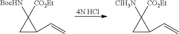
[4N HCl].C1C([BocHN])([CO2Et])C1C=C.C1C([ClH3N])([CO2Et])C1C=C
